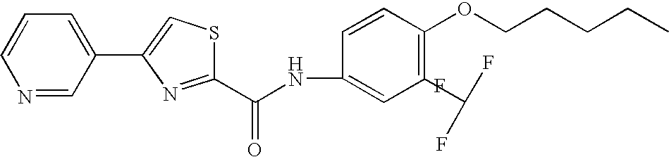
C1=CC=C(C2=CSC(C(NC3=CC(C(F)F)=C(OCCCCC)C=C3)=O)=N2)C=N1.F
